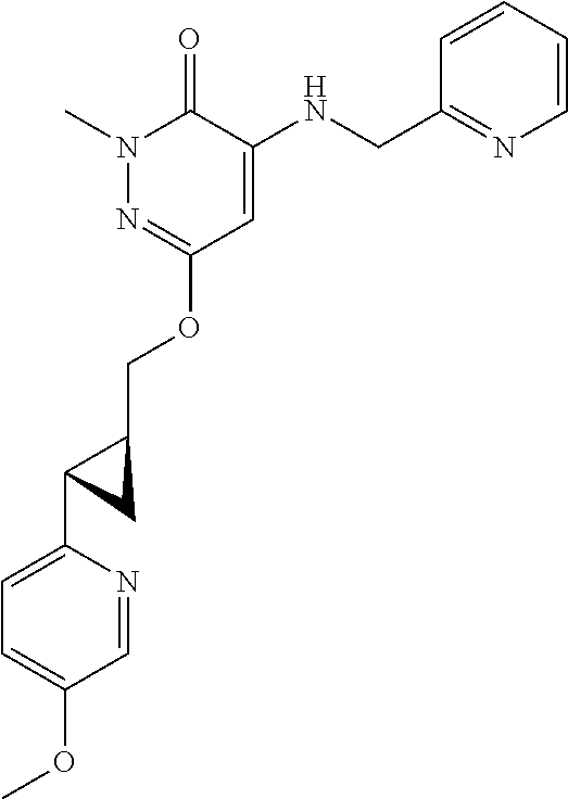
N1(C)N=C(OCC2C(C3=CC=C(OC)C=N3)C2)C=C(NCC2=NC=CC=C2)C1=O
